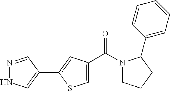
N1=CC(C2=CC(C(N3CCCC3C3=CC=CC=C3)=O)=CS2)=CN1
